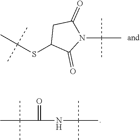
C(SC1C(=O)N(C(C)(C)C)C(=O)C1)(C)(C)C.CC(NC(C(C)(C)C)=O)(C)C
